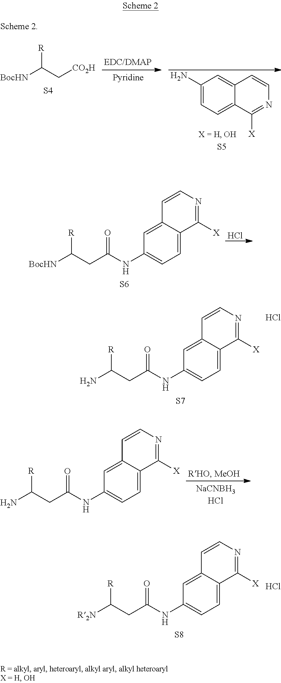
C1(N)=CC=C2C(=C1)C=CN=C2[X].[S5].[BocHN]C(C[CO2H])[R].[S4].Cl.[BocHN]C(CC(NC1=CC=C2C(=C1)C=CN=C2[X])=O)[R].[S6].NC(CC(NC1=CC=C2C(=C1)C=CN=C2[X])=O)[R].Cl.[S7].NC(CC(NC1=CC=C2C(=C1)C=CN=C2[X])=O)[R].[R2N]C(CC(NC1=CC=C2C(=C1)C=CN=C2[X])=O)[R].Cl.[S8]
